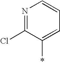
N1=C(Cl)C(*)=CC=C1
